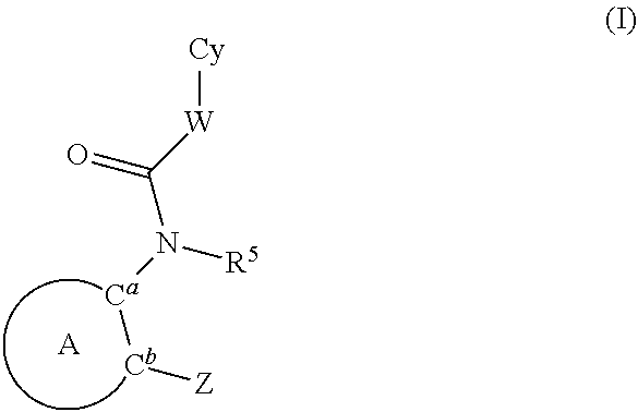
[Cy][W]C(=O)N([R5])[Ca][Cb][Z].[A]
